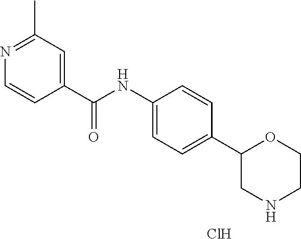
N1=C(C)C=C(C(NC2=CC=C(C3CNCCO3)C=C2)=O)C=C1.Cl
